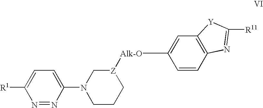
C1([Alk-O][Z]2CN(C3=CC=C([R1])N=N3)CCC2)=CC2=C(C=C1)N=C([R11])[Y]2
